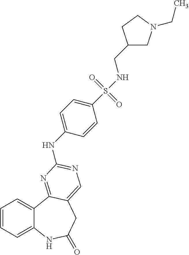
C1=CC=C2C(=C1)C1=NC(NC3=CC=C(S(=O)(=O)NCC4CN(CC)CC4)C=C3)=NC=C1CC(=O)N2
